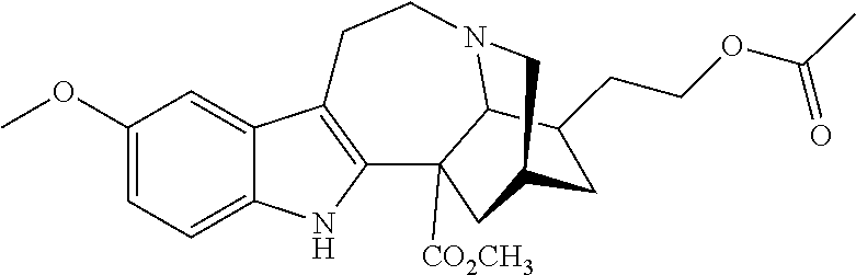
C1(OC)=CC=C2C(=C1)C1=C(N2)C2([CO2CH3])C3N(CC1)CC(C2)CC3CCOC(C)=O
